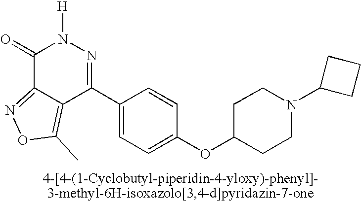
C1(=O)C2=NOC(C)=C2C(C2=CC=C(OC3CCN(C4CCC4)CC3)C=C2)=NN1[H]
